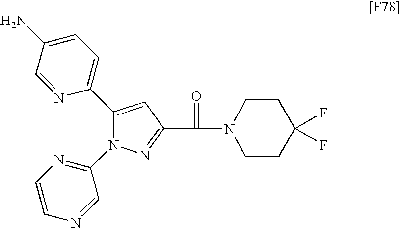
C1(C2=CC=C(N)C=N2)=CC(C(=O)N2CCC(F)(F)CC2)=NN1C1=NC=CN=C1
